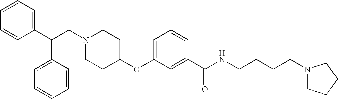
N1(CC(C2=CC=CC=C2)C2=CC=CC=C2)CCC(OC2=CC=CC(C(NCCCCN3CCCC3)=O)=C2)CC1
